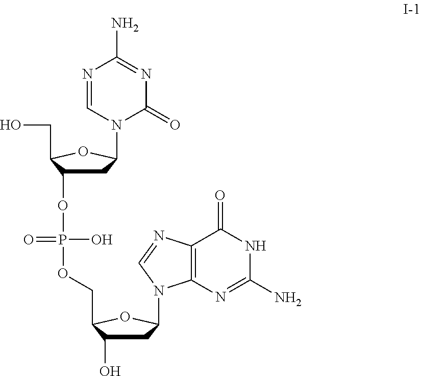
C1C(OP(OCC2C(O)CC(N3C4=C(C(=O)NC(N)=N4)N=C3)O2)(=O)O)C(CO)OC1N1C(=O)N=C(N)N=C1
